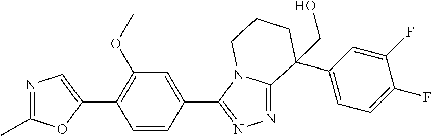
N1=C(C)OC(C2=C(OC)C=C(C3=NN=C4N3CCCC4(C3=CC=C(F)C(F)=C3)CO)C=C2)=C1
